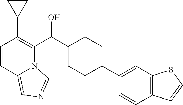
C1=CC2=CN=CN2C(C(C2CCC(C3=CC4=C(C=C3)C=CS4)CC2)O)=C1C1CC1
